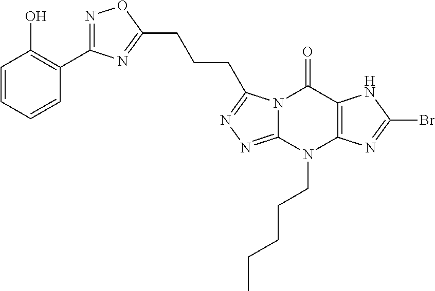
N1=C(C2=C(O)C=CC=C2)N=C(CCCC2=NN=C3N2C(=O)C2=C(N3CCCCC)N=C(Br)N2)O1
